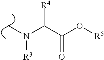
CN(C(C(=O)O[R5])[R4])[R3]
